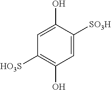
C1=C([SO3H])C(O)=CC([HO3S])=C1O
